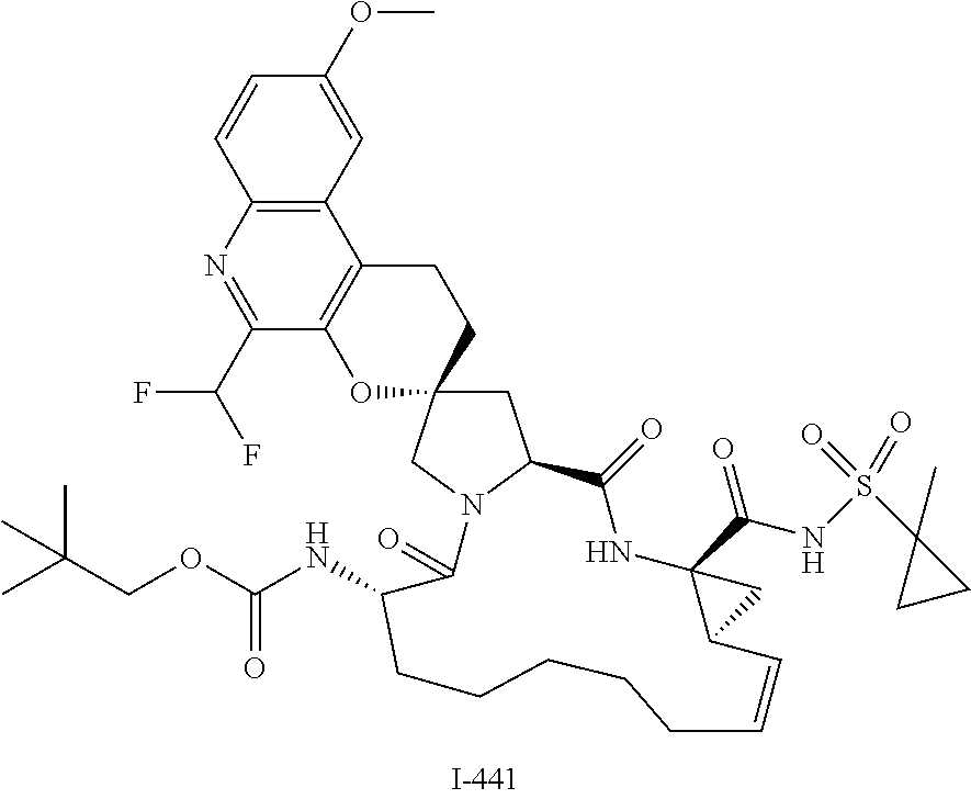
C1=CC2=C(C=C1OC)C1=C(C(C(F)F)=N2)OC2(CC1)CC1N(C2)C(=O)C(NC(OCC(C)(C)C)=O)CCCCCC=CC2C(C(NS(C3(C)CC3)(=O)=O)=O)(NC1=O)C2
